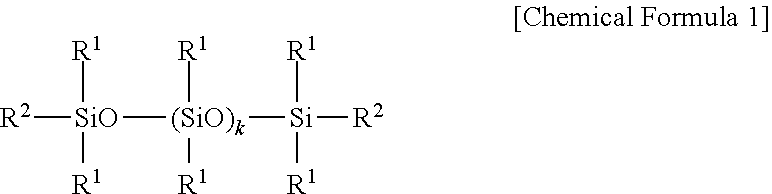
[R2][SiO]([R1])([R1])[(SiO)k]([Si]([R2])([R1])[R1])([R1])[R1]
